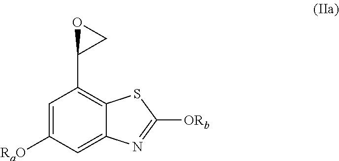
C1=C([RaO])C=C2C(=C1C1CO1)SC([ORb])=N2
